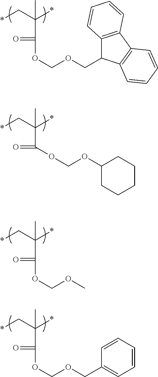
C(*)(C*)(C)C(=O)OCOCC1C2=C(C3=C1C=CC=C3)C=CC=C2.C(*)(C*)(C)C(=O)OCOC1CCCCC1.C(*)(C*)(C)C(=O)OCOC.C(*)(C*)(C)C(=O)OCOCC1=CC=CC=C1
